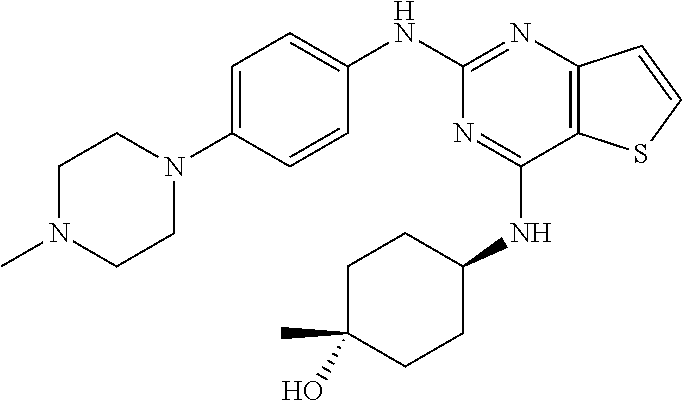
C1(NC2=CC=C(N3CCN(C)CC3)C=C2)=NC2=C(C(NC3CCC(O)(C)CC3)=N1)SC=C2
